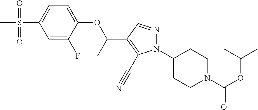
C1=C(F)C(OC(C)C2=C(C#N)N(C3CCN(C(=O)OC(C)C)CC3)N=C2)=CC=C1S(=O)(=O)C
